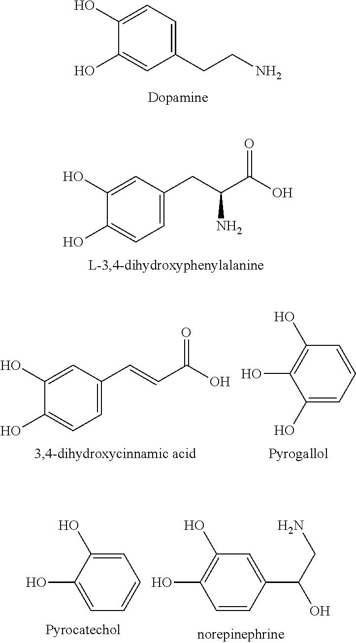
C1(CCN)=CC=C(O)C(O)=C1.C1=C(CC(C(O)=O)N)C=C(O)C(O)=C1.C1=C(C=CC(O)=O)C=C(O)C(O)=C1.C1(O)=CC=CC(O)=C1O.C1=C(O)C(O)=CC=C1.C1=CC(O)=C(O)C=C1C(CN)O
